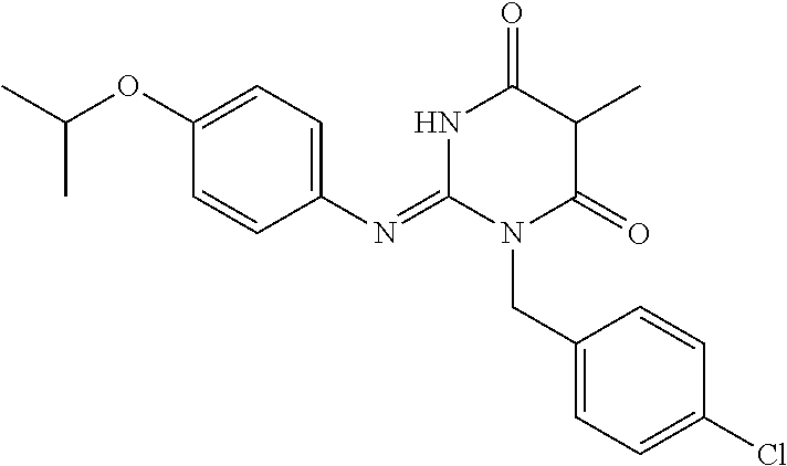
C1(N=C2N(CC3=CC=C(Cl)C=C3)C(=O)C(C)C(=O)N2)=CC=C(OC(C)C)C=C1
